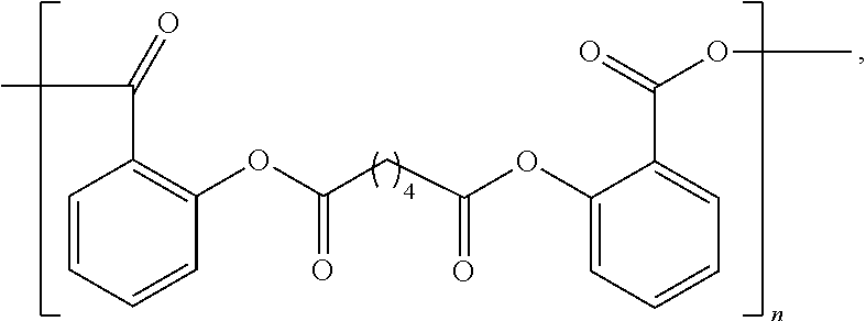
C1=CC=CC(OC(CC(OC2=CC=CC=C2C(OC)=O)=O)=O)=C1C(C)=O
